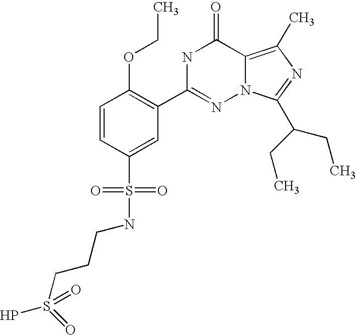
C1=CC(S(NCCCS(P)(=O)=O)(=O)=O)=CC(C2=NN3C(=C(C)N=C3C(CC)CC)C(=O)N2)=C1OCC
